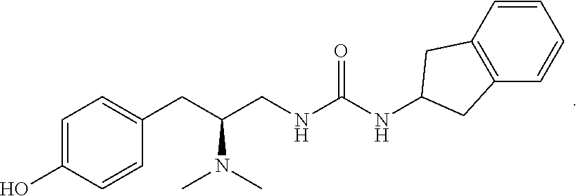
C1=C(O)C=CC(CC(CNC(NC2CC3=C(C=CC=C3)C2)=O)N(C)C)=C1
